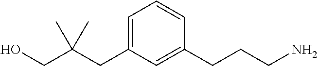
C(CC1=CC=CC(CCCN)=C1)(CO)(C)C
